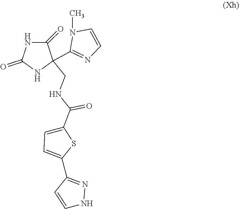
C1=CC(C2=CC=C(C(=O)NCC3(C4=NC=CN4C)C(=O)NC(=O)N3)S2)=NN1
